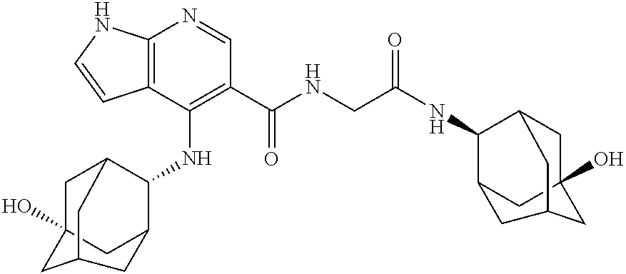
C12=C(C(NC3C4CC5(O)CC3CC(C5)C4)=C(C(NCC(NC3C4CC5(O)CC3CC(C4)C5)=O)=O)C=N1)C=CN2
